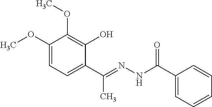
C1(OC)=CC=C(C(C)=NNC(=O)C2=CC=CC=C2)C(O)=C1OC
